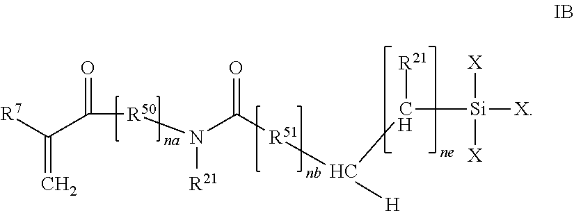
[R7]C(C(=O)[R50]N(C(=O)[R51]C([H])C([Si]([X])([X])[X])[R21])[R21])=C
